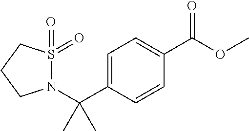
C1=C(C(N2CCCS2(=O)=O)(C)C)C=CC(C(OC)=O)=C1
